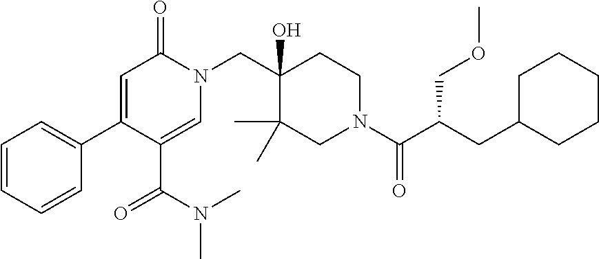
N1(CC2(O)C(C)(C)CN(C(=O)C(COC)CC3CCCCC3)CC2)C(=O)C=C(C2=CC=CC=C2)C(C(=O)N(C)C)=C1
